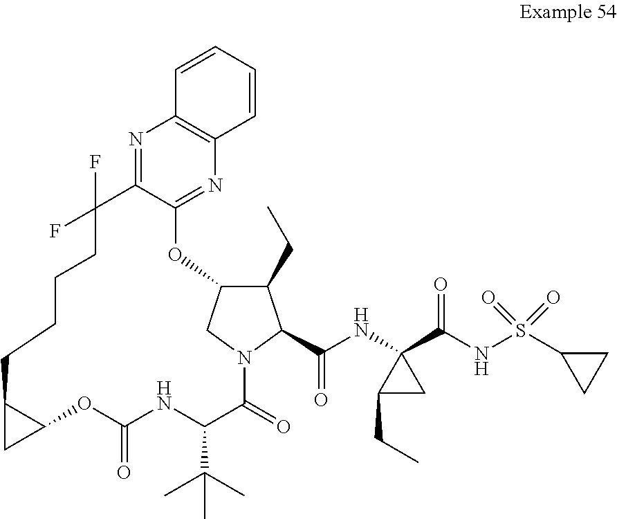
N1=C2C(=NC3=C1C=CC=C3)OC1C(CC)C(C(NC3(C(NS(C4CC4)(=O)=O)=O)C(CC)C3)=O)N(C(=O)C(C(C)(C)C)NC(=O)OC3C(CCCCC2(F)F)C3)C1
